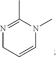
N1=C(C)N(C)C=CC1
